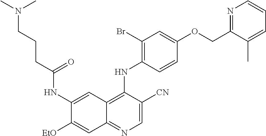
C1=C([CN])C(NC2=C(Br)C=C(OCC3=NC=CC=C3C)C=C2)=C2C(=N1)C=C([EtO])C(NC(CCCN(C)C)=O)=C2
